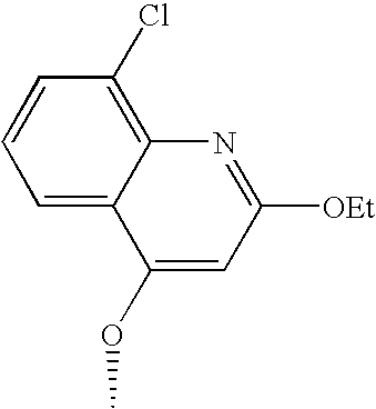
C1=C2C(=C(Cl)C=C1)N=C([OEt])C=C2OC
